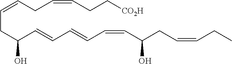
C(CC(C=CC=CC=CC(CC=CCC)O)O)=CCC=CCC[CO2H]
